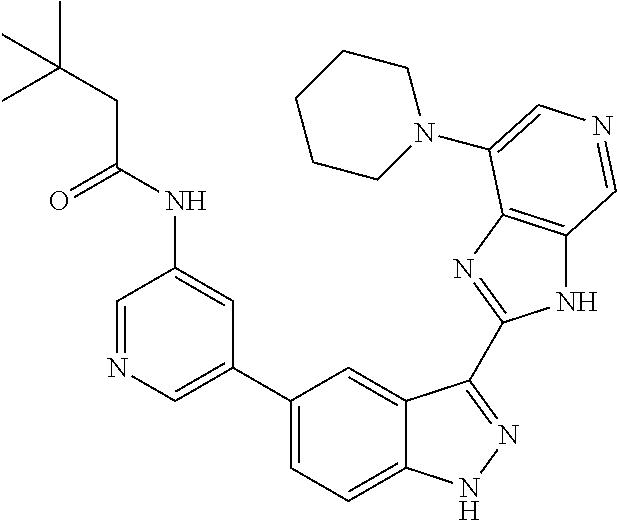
C1(C2=CN=CC(NC(CC(C)(C)C)=O)=C2)=CC=C2C(=C1)C(C1=NC3=C(N1)C=NC=C3N1CCCCC1)=NN2
